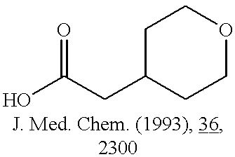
C1C(CC(O)=O)CCOC1
